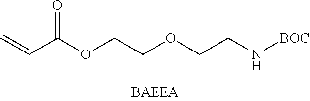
C=CC(OCCOCCN[BOC])=O
